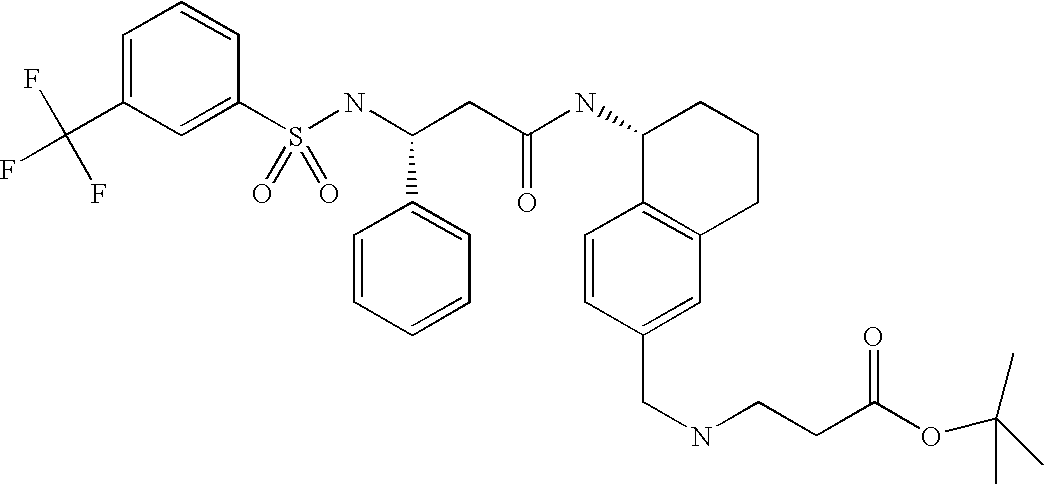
S(NC(CC(NC1C2=C(CCC1)C=C(CNCCC(=O)OC(C)(C)C)C=C2)=O)C1=CC=CC=C1)(=O)(=O)C1=CC(C(F)(F)F)=CC=C1
